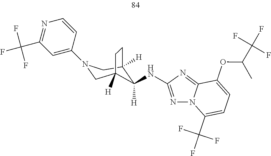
C12=NC(NC3([H])C4([H])CN(C5=CC(C(F)(F)F)=NC=C5)CC3([H])CC4)=NN1C(C(F)(F)F)=CC=C2OC(C(F)(F)F)C
